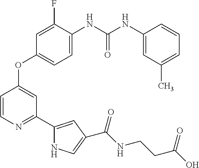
C1=C(NC(NC2=CC(C)=CC=C2)=O)C(F)=CC(OC2=CC(C3=CC(C(=O)NCCC(O)=O)=CN3)=NC=C2)=C1
